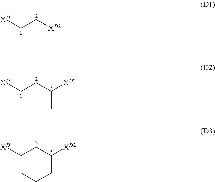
[XD1]CC[XD2].[XD1]CCC([XD2])C.C1([XD1])CCCC([XD2])C1
